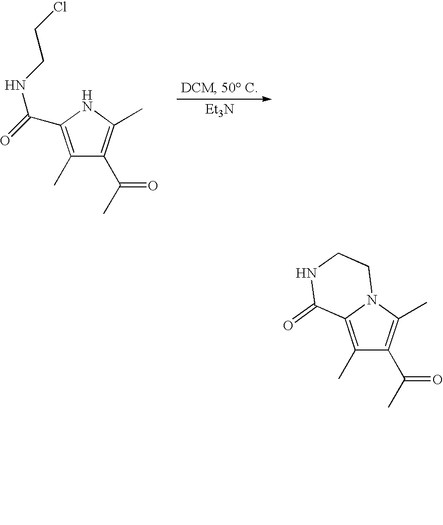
C1(C)=C2N(C(C)=C1C(C)=O)CCNC2=O.C1(C)=C(C(=O)NCCCl)NC(C)=C1C(C)=O.[Et3N]
